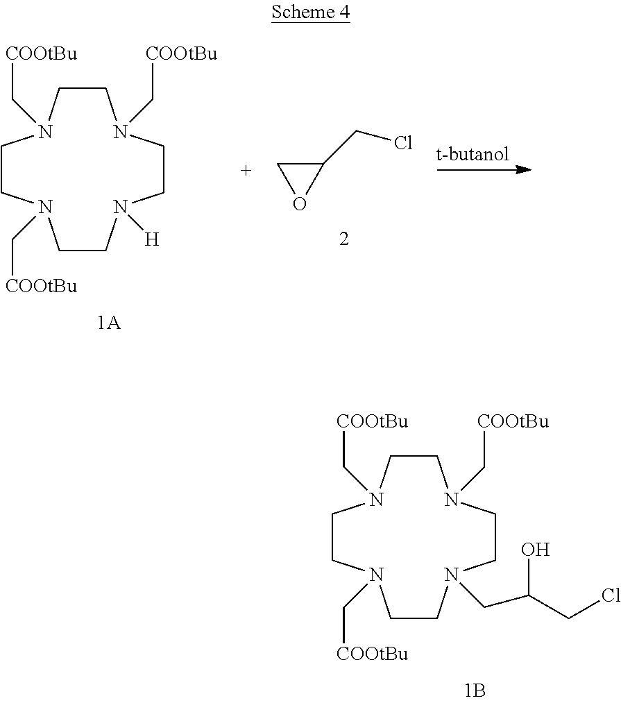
C1CN(C[COOtBu])CCN([H])CCN(C[COOtBu])CCN1C[COOtBu].C1(CCl)CO1.C1CN(C[COOtBu])CCN(CC(O)CCl)CCN(C[COOtBu])CCN1C[COOtBu]
